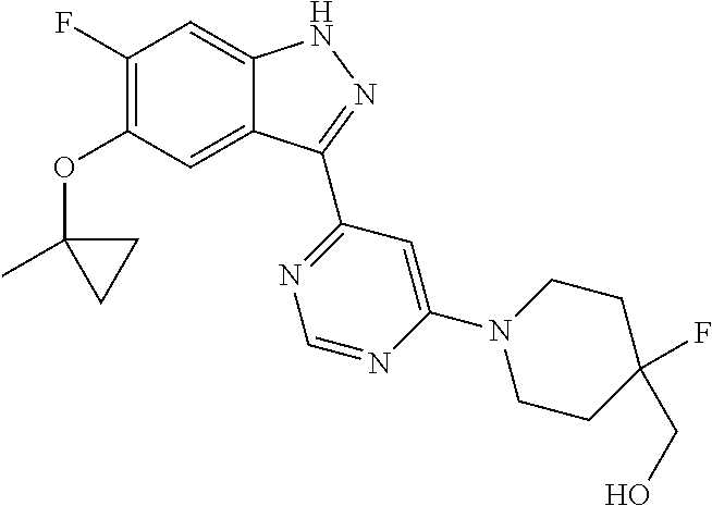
O(C1=C(F)C=C2C(=C1)C(C1=NC=NC(N3CCC(F)(CO)CC3)=C1)=NN2)C1(C)CC1
